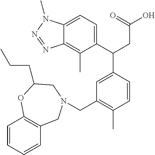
CC1=C2N=NN(C)C2=CC=C1C(C1=CC(CN2CC3=C(C=CC=C3)OC(CCC)C2)=C(C)C=C1)CC(O)=O
